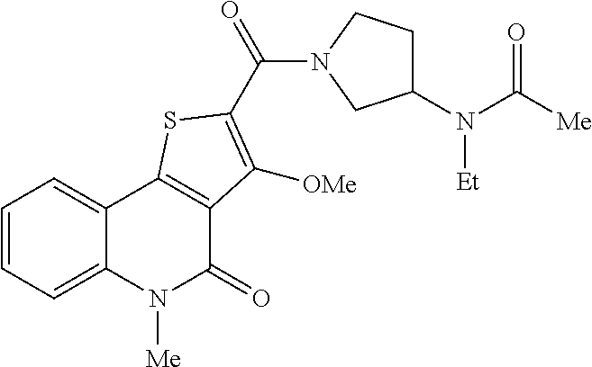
C1=CC=C2C(=C1)C1=C(C(=O)N2[Me])C([OMe])=C(C(N2CC(N(C([Me])=O)[Et])CC2)=O)S1
